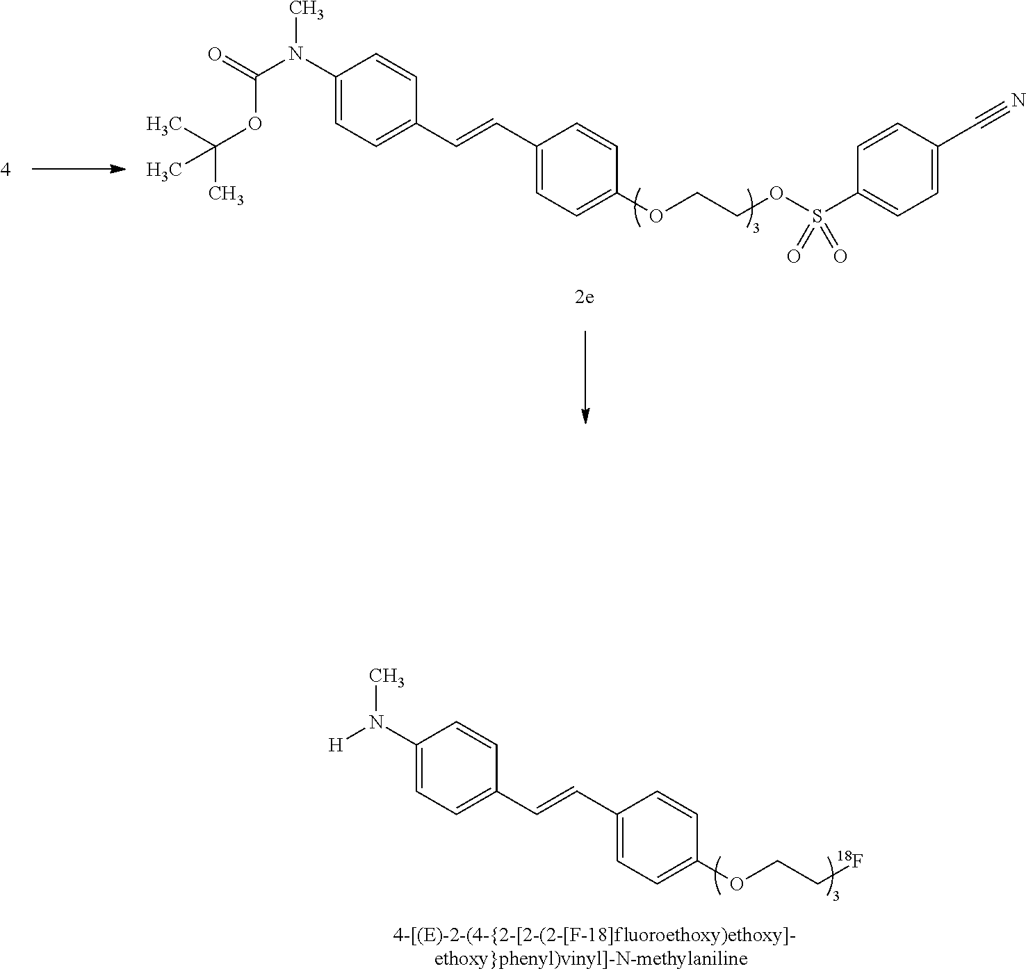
C1(N(C)[H])=CC=C(C=CC2=CC=C(OCC[18F])C=C2)C=C1.C1(N(C(=O)OC(C)(C)C)C)=CC=C(C=CC2=CC=C(OCCOS(C3=CC=C(C#N)C=C3)(=O)=O)C=C2)C=C1
